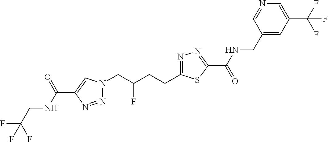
C1(C(NCC(F)(F)F)=O)=CN(CC(CCC2=NN=C(C(=O)NCC3=CC(C(F)(F)F)=CN=C3)S2)F)N=N1
